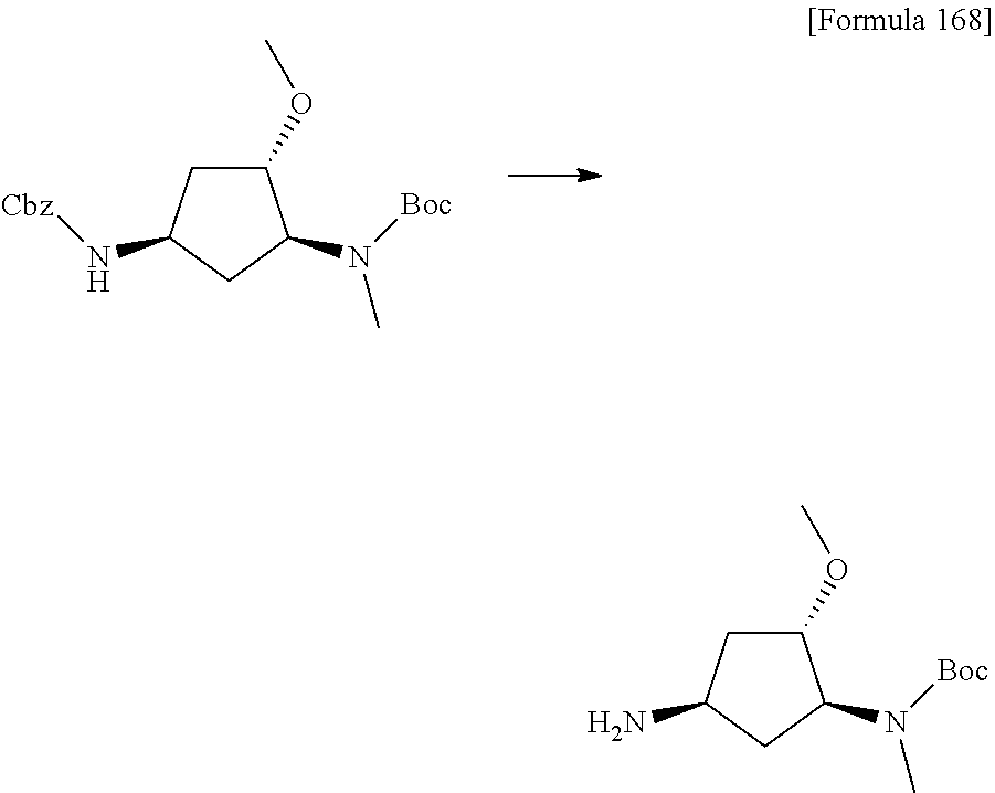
C1(OC)CC(N[Cbz])CC1N(C)[Boc].C1(OC)CC(N)CC1N(C)[Boc]
